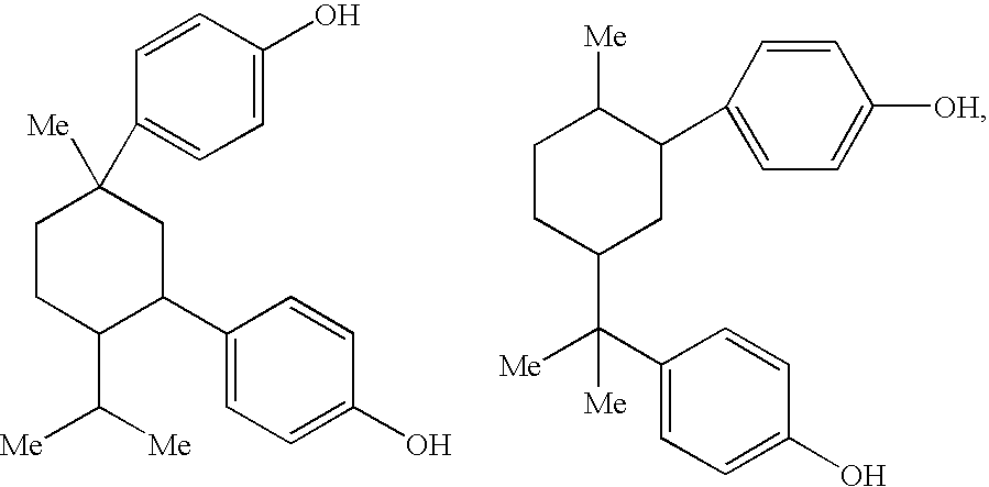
C1CC(C([Me])[Me])C(C2=CC=C(O)C=C2)CC1([Me])C1=CC=C(O)C=C1.C1CC(C([Me])([Me])C2=CC=C(O)C=C2)CC(C2=CC=C([OH])C=C2)C1[Me]
